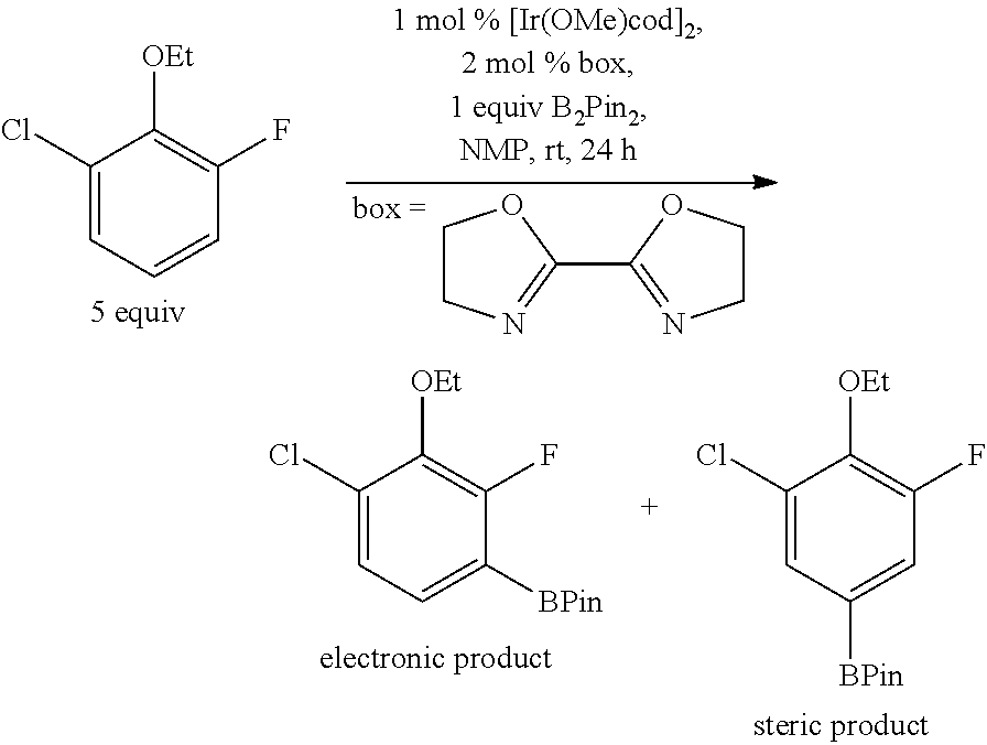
C1=CC=C(Cl)C([OEt])=C1F.C1(C2=NCCO2)=NCCO1.C1=C([BPin])C=C(Cl)C([OEt])=C1F.C1([BPin])=CC=C(Cl)C([OEt])=C1F
